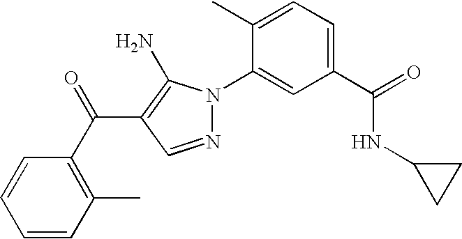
C1(C)=CC=C(C(=O)NC2CC2)C=C1N1N=CC(C(C2=C(C)C=CC=C2)=O)=C1N
